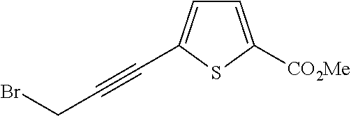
C(C#CC1=CC=C([CO2Me])S1)Br
